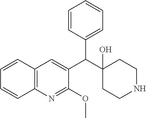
C1=CC2=C(C=C1)N=C(OC)C(C(C1(O)CCNCC1)C1=CC=CC=C1)=C2
